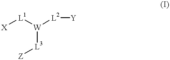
[X][L1][W]([L2][Y])[L3][Z]
